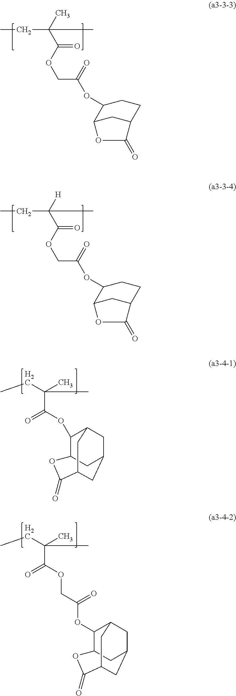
CCC(C(OCC(=O)OC1C2CC(CC1)C(=O)O2)=O)(C)C.CCC(C(OCC(=O)OC1C2CC(CC1)C(=O)O2)=O)([H])C.CCC(C)(C)C(=O)OC1C2CC3CC1CC(C(=O)O2)C3.CCC(C)(C)C(=O)OCC(OC1C2CC3CC1CC(C(=O)O2)C3)=O
